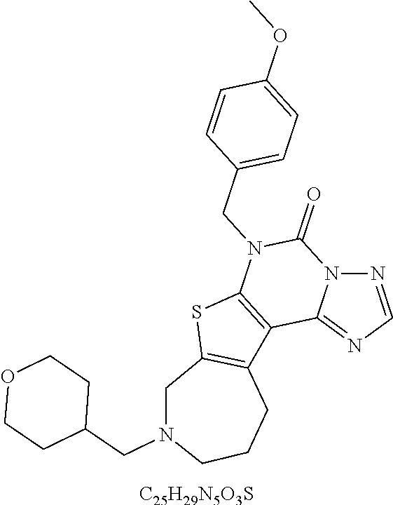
N12N=CN=C1C1=C(N(CC3=CC=C(OC)C=C3)C2=O)SC2=C1CCCN(CC1CCOCC1)C2.[C25H29N5O3S]
